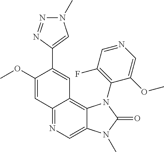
C1(OC)=CC2=NC=C3C(=C2C=C1C1=CN(C)N=N1)N(C1=C(F)C=NC=C1OC)C(=O)N3C
